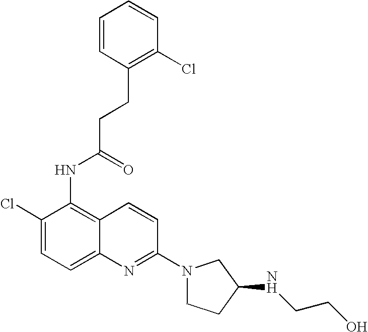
C1=CC(CCC(NC2=C3C(=CC=C2Cl)N=C(N2CCC(NCCO)C2)C=C3)=O)=C(Cl)C=C1
